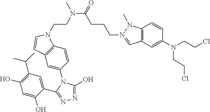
C1(O)=C(C(C)C)C=C(C2=NN=C(O)N2C2=CC3=C(C=C2)N(CCN(C)C(CCCN2=CC4=C(N2C)C=CC(N(CCCl)CCCl)=C4)=O)C=C3)C(O)=C1
